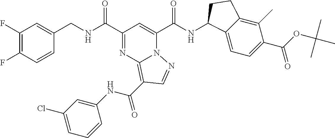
C1(F)=C(F)C=CC(CNC(C2=NC3=C(C(NC4=CC(Cl)=CC=C4)=O)C=NN3C(C(NC3C4=CC=C(C(OC(C)(C)C)=O)C(C)=C4CC3)=O)=C2)=O)=C1
